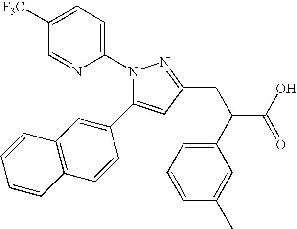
C1=C(C2=CC3=C(C=C2)C=CC=C3)N(C2=CC=C([F3C])C=N2)N=C1CC(C1=CC=CC(C)=C1)C(O)=O
